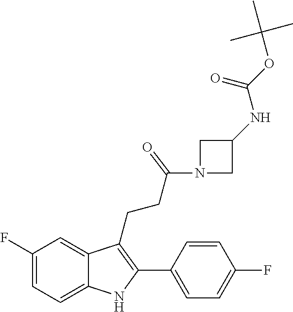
C1=C2C(CCC(=O)N3CC(NC(OC(C)(C)C)=O)C3)=C(C3=CC=C(F)C=C3)NC2=CC=C1F
